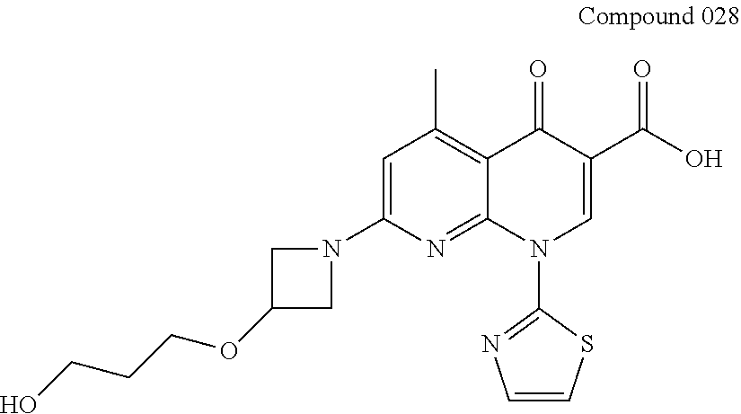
C12=C(C)C=C(N3CC(OCCCO)C3)N=C1N(C1=NC=CS1)C=C(C(=O)O)C2=O
